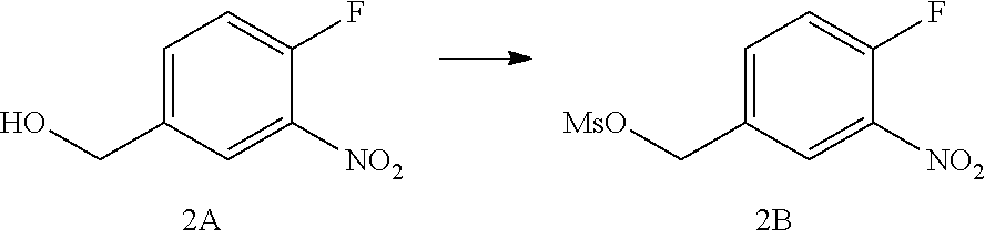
C1=C(C[MsO])C=C([NO2])C(F)=C1.C1=C(CO)C=C([NO2])C(F)=C1
